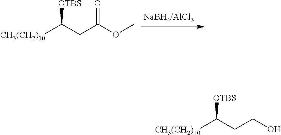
[CH3(CH2)10]C(CC(OC)=O)[OTBS].[CH3(CH2)10]C(CCO)[OTBS]
